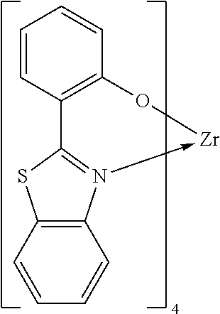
C12=C(N3->[Zr]OC4=C(C=3S1)C=CC=C4)C=CC=C2
